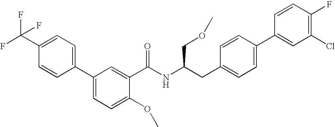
C1=C(C(F)(F)F)C=CC(C2=CC=C(OC)C(C(NC(CC3=CC=C(C4=CC(Cl)=C(F)C=C4)C=C3)COC)=O)=C2)=C1
